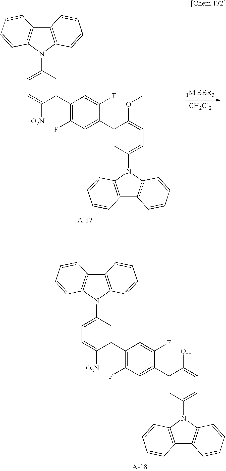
C12=C(N(C3=CC=C([O2N])C(C4=C(F)C=C(C5=CC(N6C7=C(C8=C6C=CC=C8)C=CC=C7)=CC=C5O)C(F)=C4)=C3)C3=C1C=CC=C3)C=CC=C2.C12=C(N(C3=CC=C([O2N])C(C4=C(F)C=C(C5=CC(N6C7=C(C8=C6C=CC=C8)C=CC=C7)=CC=C5OC)C(F)=C4)=C3)C3=C1C=CC=C3)C=CC=C2.[CH2Cl2]
